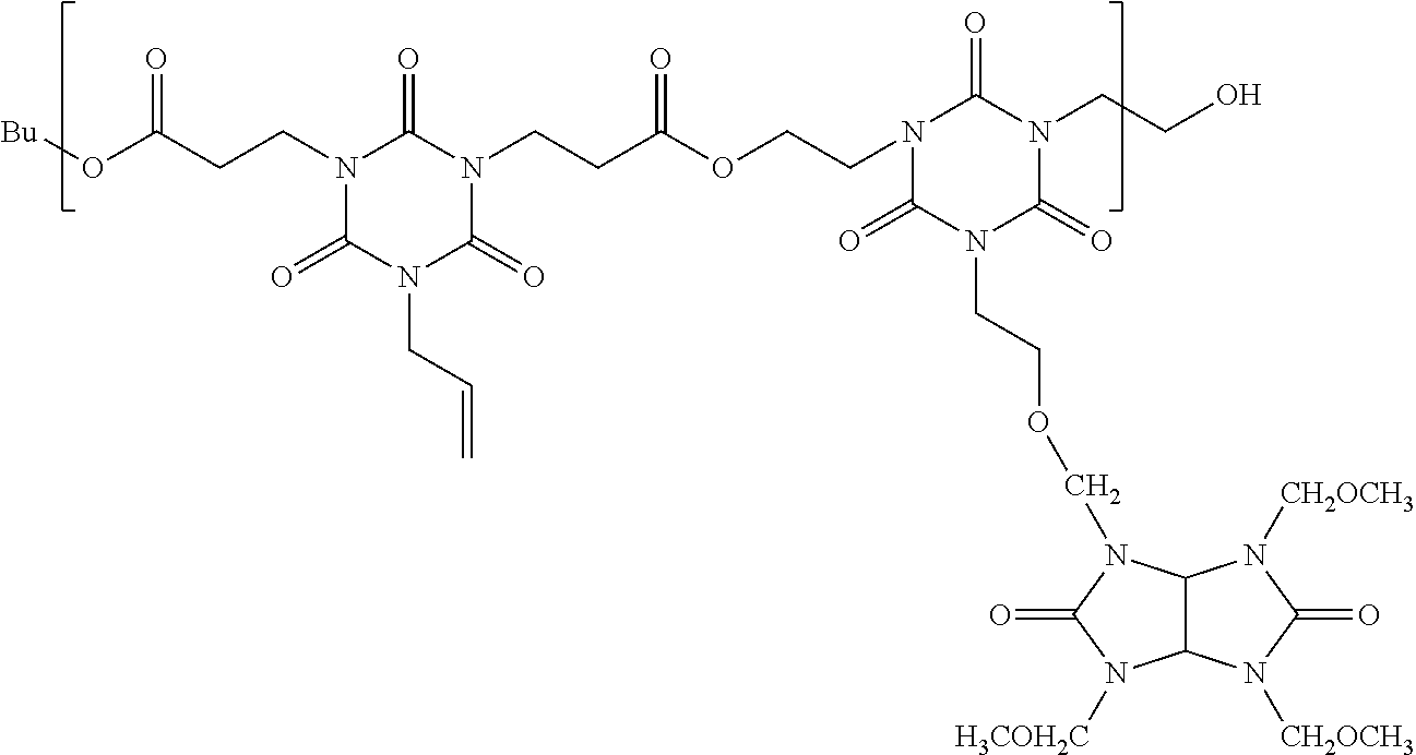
N1(CCC(O[Bu])=O)C(=O)N(CC=C)C(=O)N(CCC(OCCN2C(=O)N(CCOCN3C4C(N([CH2OCH3])C(=O)N4[CH2OCH3])N([H3COH2C])C3=O)C(=O)N(CCO)C2=O)=O)C1=O
